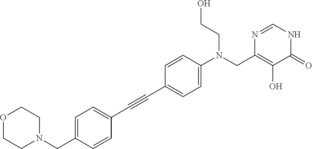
C1=C(CN2CCOCC2)C=CC(C#CC2=CC=C(N(CC3=C(O)C(=O)NC=N3)CCO)C=C2)=C1
